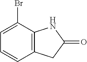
C1=C(Br)C2=C(C=C1)CC(=O)N2
